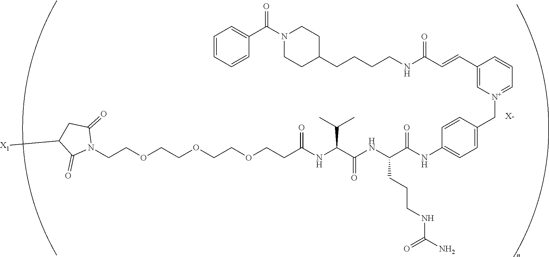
[X-].C(COCCOCCOCCC(NC(C(NC(C(NC1=CC=C(C[N+]2=CC=CC(C=CC(NCCCCC3CCN(C(=O)C4=CC=CC=C4)CC3)=O)=C2)C=C1)=O)CCCNC(=O)N)=O)C(C)C)=O)N1C(=O)CC([X1])C1=O
